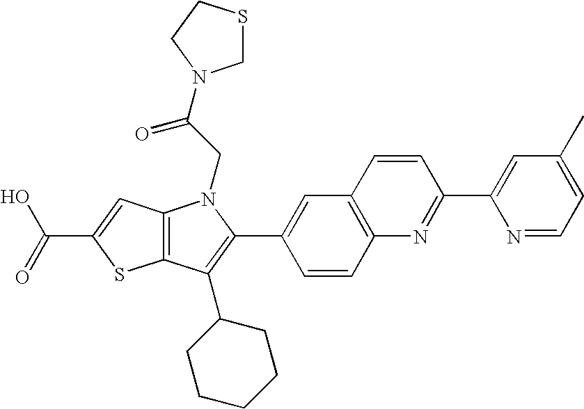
C(C1=CC2=C(S1)C(C1CCCCC1)=C(C1=CC3=C(C=C1)N=C(C1=CC(C)=CC=N1)C=C3)N2CC(=O)N1CSCC1)(=O)O
